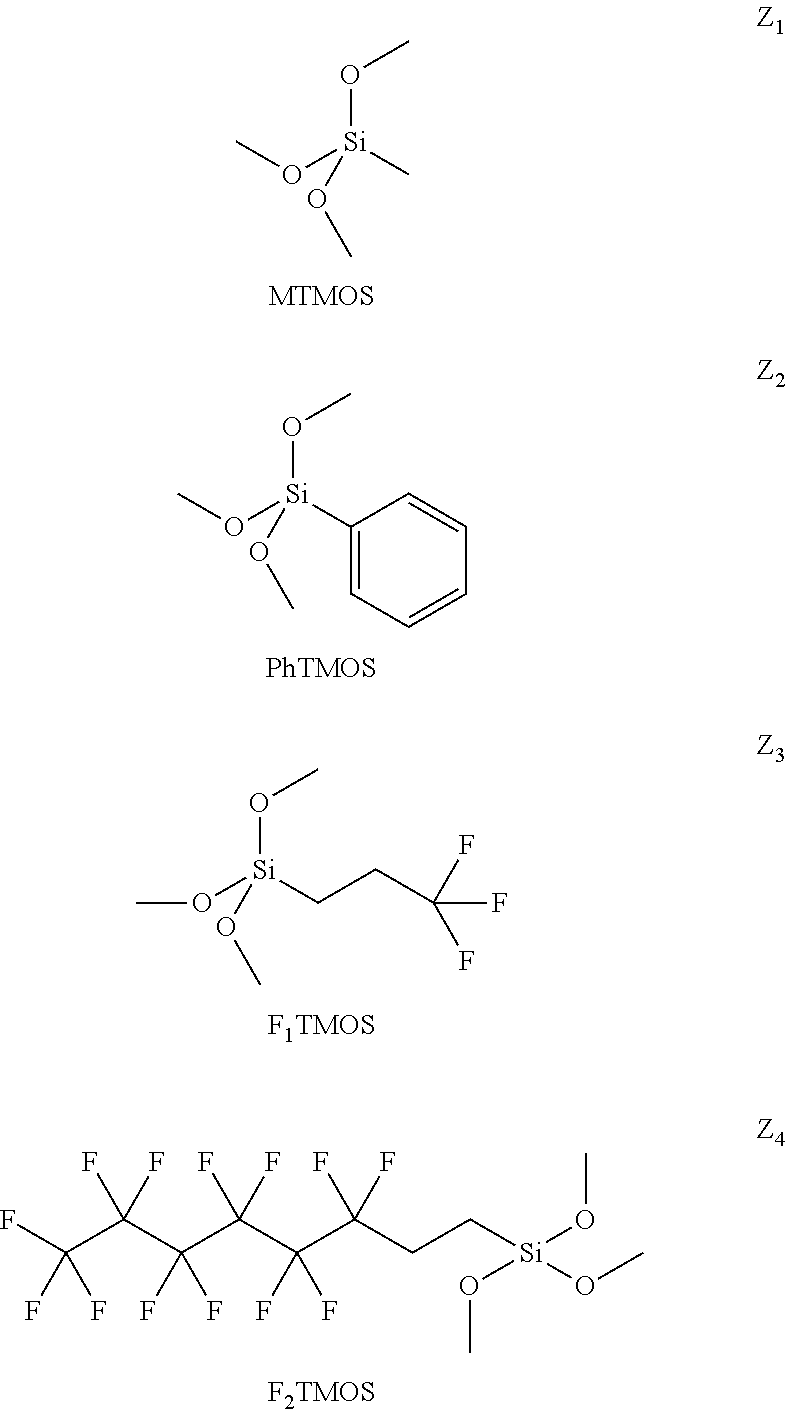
CO[Si](OC)(C)OC.CO[Si](OC)(C1=CC=CC=C1)OC.CO[Si](OC)(CCC(F)(F)F)OC.FC(C(F)(F)C(C(F)(F)C(C(CC[Si](OC)(OC)OC)(F)F)(F)F)(F)F)(F)F
